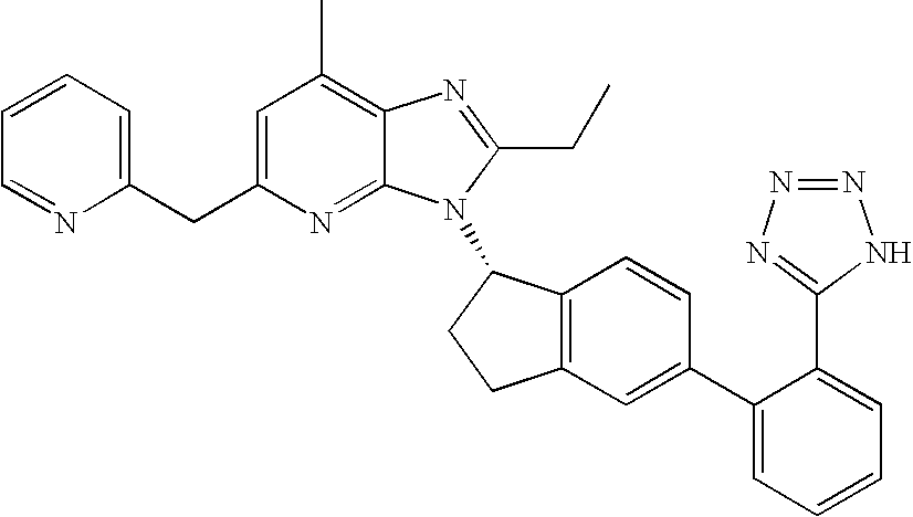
C1=C(CC2=CC=CC=N2)N=C2C(=C1C)N=C(CC)N2C1C2=C(CC1)C=C(C1=CC=CC=C1C1=NN=NN1)C=C2
